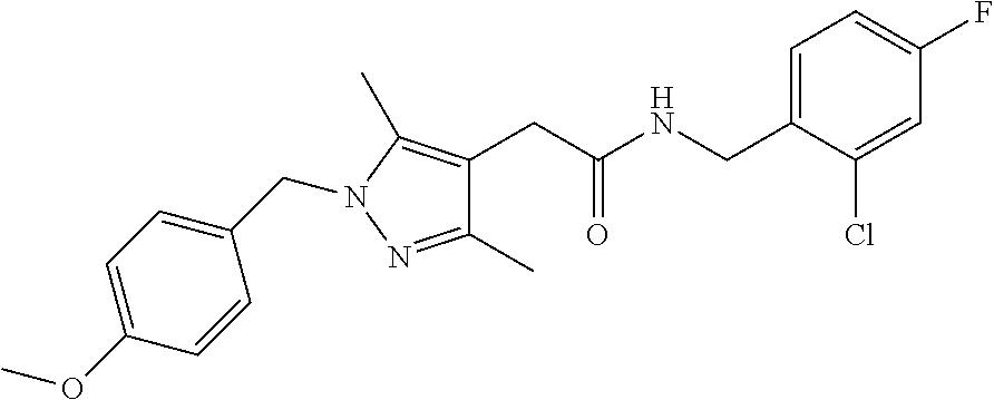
C1=C(CNC(CC2=C(C)N(CC3=CC=C(OC)C=C3)N=C2C)=O)C(Cl)=CC(F)=C1
